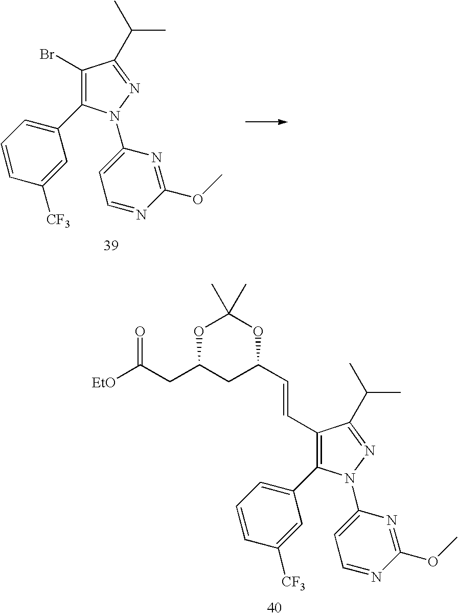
C1(Br)=C(C2=CC=CC([CF3])=C2)N(C2=CC=NC(OC)=N2)N=C1C(C)C.C1(C=CC2CC(CC([EtO])=O)OC(C)(C)O2)=C(C2=CC=CC([CF3])=C2)N(C2=CC=NC(OC)=N2)N=C1C(C)C
